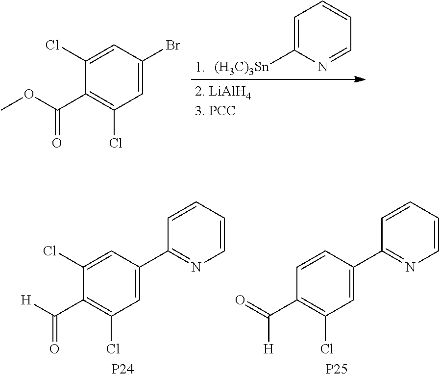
C1=C([(H3C)3Sn])N=CC=C1.BrC1=CC(Cl)=C(C(OC)=O)C(Cl)=C1.[P24].C1(C2=CC(Cl)=C(C([H])=O)C(Cl)=C2)=NC=CC=C1.[P25].C1(C2=CC(Cl)=C(C(=O)[H])C=C2)=NC=CC=C1
